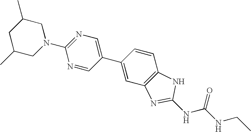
C1(N2CC(C)CC(C)C2)=NC=C(C2=CC3=C(C=C2)NC(NC(NCC)=O)=N3)C=N1
